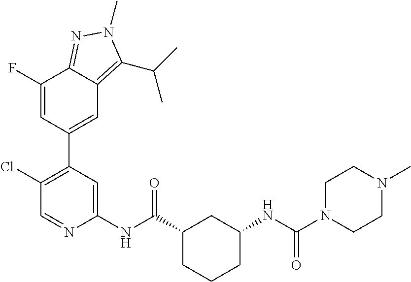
C1(NC(C2CCCC(NC(N3CCN(C)CC3)=O)C2)=O)=CC(C2=CC3=C(C(C)C)N(C)N=C3C(F)=C2)=C(Cl)C=N1
